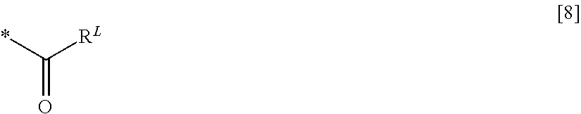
O=C(*)[RL]
